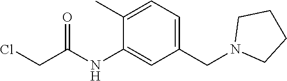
C1CN(CC2=CC=C(C)C(NC(CCl)=O)=C2)CC1
